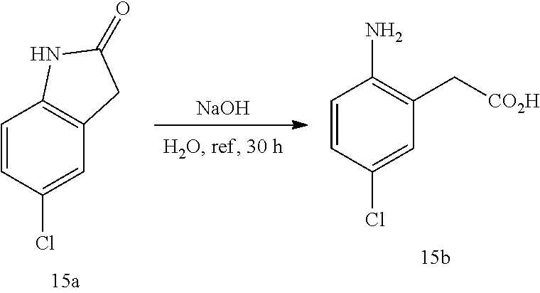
C1=CC(Cl)=CC2=C1NC(=O)C2.[NaOH].C1=CC(Cl)=CC(C[CO2H])=C1N
